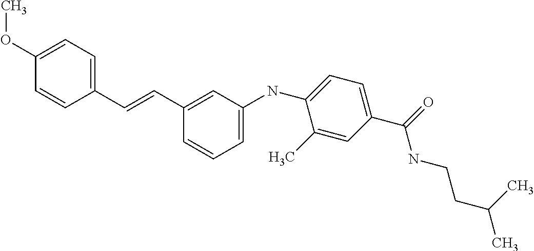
C(C1=CC=C(OC)C=C1)=CC1=CC(NC2=CC=C(C(=O)NCCC(C)C)C=C2C)=CC=C1
